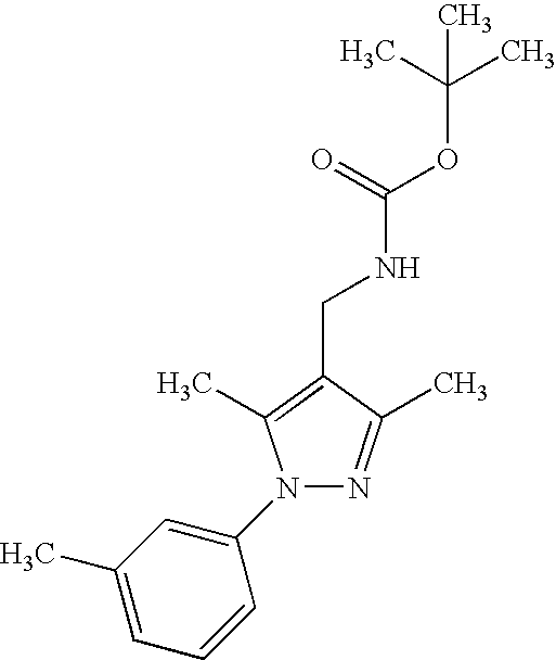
N1=C(C)C(CNC(OC(C)(C)C)=O)=C(C)N1C1=CC(C)=CC=C1
